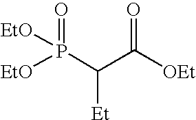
[EtO]P(C(C([OEt])=O)[Et])([EtO])=O
